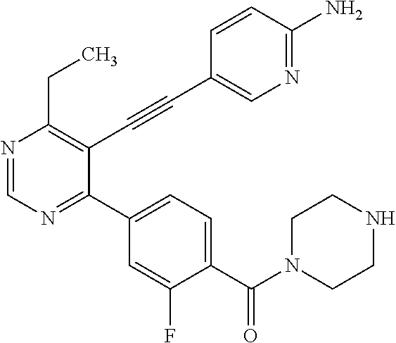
N1=CN=C(C2=CC=C(C(N3CCNCC3)=O)C(F)=C2)C(C#CC2=CN=C(N)C=C2)=C1CC
